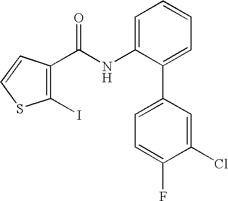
C1(I)=C(C(NC2=CC=CC=C2C2=CC=C(F)C(Cl)=C2)=O)C=CS1
